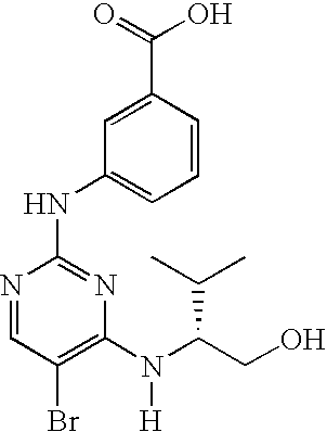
N1=CC(Br)=C(N(C(CO)C(C)C)[H])N=C1NC1=CC=CC(C(=O)O)=C1
